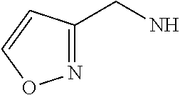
N1=C(CN)C=CO1
